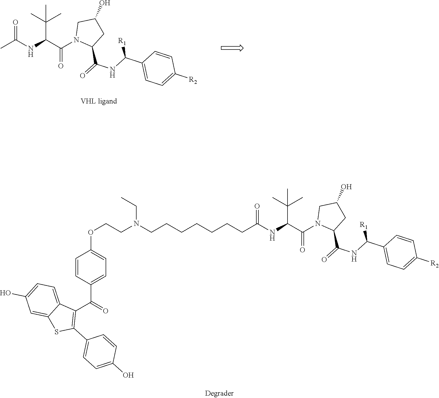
CC(NC(C(N1C(C(=O)NC(C2=CC=C([R2])C=C2)[R1])CC(O)C1)=O)C(C)(C)C)=O.C(C(NC(C(N1C(C(=O)NC(C2=CC=C([R2])C=C2)[R1])CC(O)C1)=O)C(C)(C)C)=O)CCCCCCN(CCOC1=CC=C(C(=O)C2=C(C3=CC=C(O)C=C3)SC3=CC(O)=CC=C23)C=C1)CC
